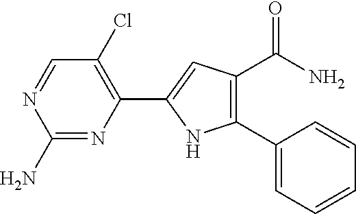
C1(N)=NC(C2=CC(C(=O)N)=C(C3=CC=CC=C3)N2)=C(Cl)C=N1
